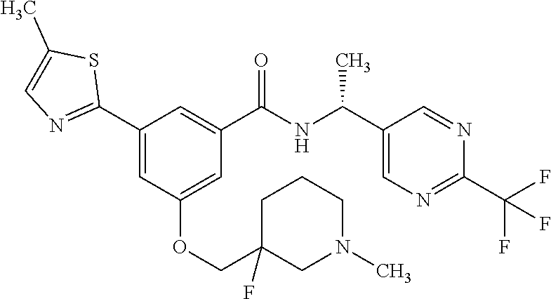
C1(C2=NC=C(C)S2)=CC(OCC2(F)CN(C)CCC2)=CC(C(NC(C)C2=CN=C(C(F)(F)F)N=C2)=O)=C1
